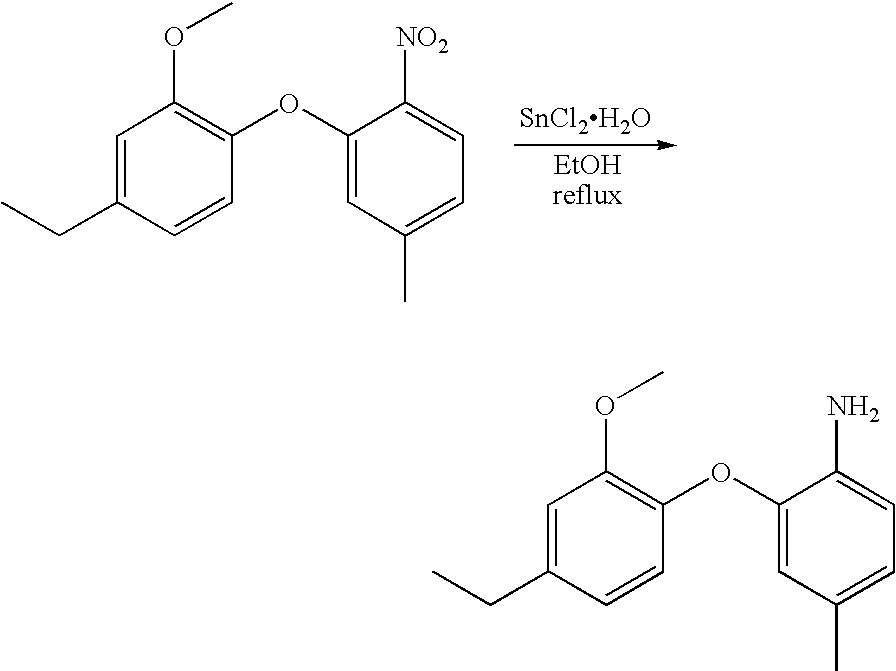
C1(OC)=C(OC2=CC(C)=CC=C2[NO2])C=CC(CC)=C1.[SnCl2H2O].C1(OC)=C(OC2=CC(C)=CC=C2N)C=CC(CC)=C1
